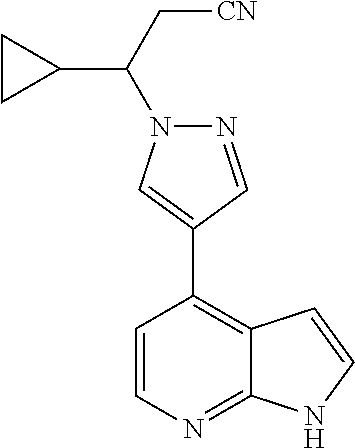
C1=CC(C2=CN(C(C[CN])C3CC3)N=C2)=C2C(=N1)NC=C2
